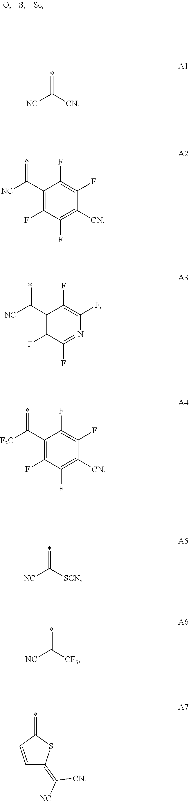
[NC]C([CN])=*.[NC]C(C1=C(F)C(F)=C([CN])C(F)=C1F)=*.[NC]C(C1=C(F)C(F)=NC(F)=C1F)=*.[F3C]C(C1=C(F)C(F)=C([CN])C(F)=C1F)=*.[NC]C([CF3])=*.[NC]C([SCN])=*.C1=CC(=*)SC1=C([NC])[CN]
